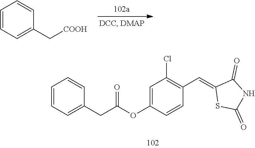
[COOH]CC1=CC=CC=C1.C(C(OC1=CC(Cl)=C(C=C2SC(=O)NC2=O)C=C1)=O)C1=CC=CC=C1
